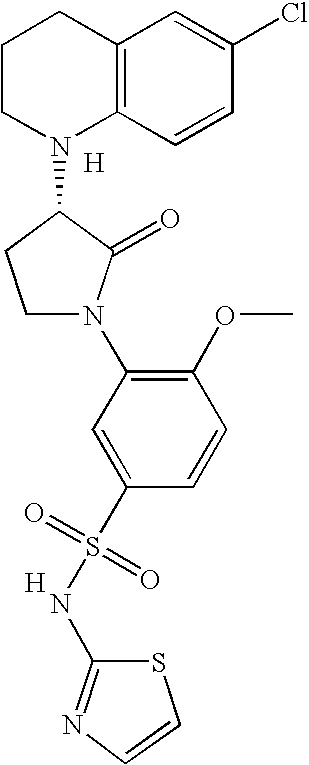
C1CN(C2CCN(C3=C(OC)C=CC(S(=O)(=O)NC4=NC=CS4)=C3)C2=O)C2=C(C1)C=C(Cl)C=C2.[H].[H]
